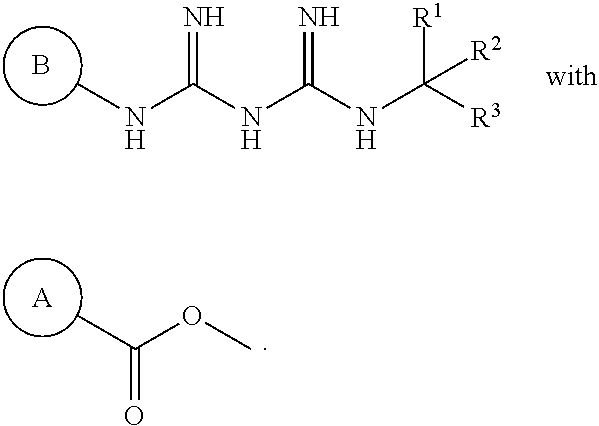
B.CNC(=N)NC(=N)NC([R1])([R3])[R2].[A].CC(OC)=O
